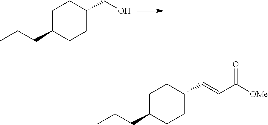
C1C(CCC)CCC(CO)C1.C1C(CCC)CCC(C=CC([OMe])=O)C1
